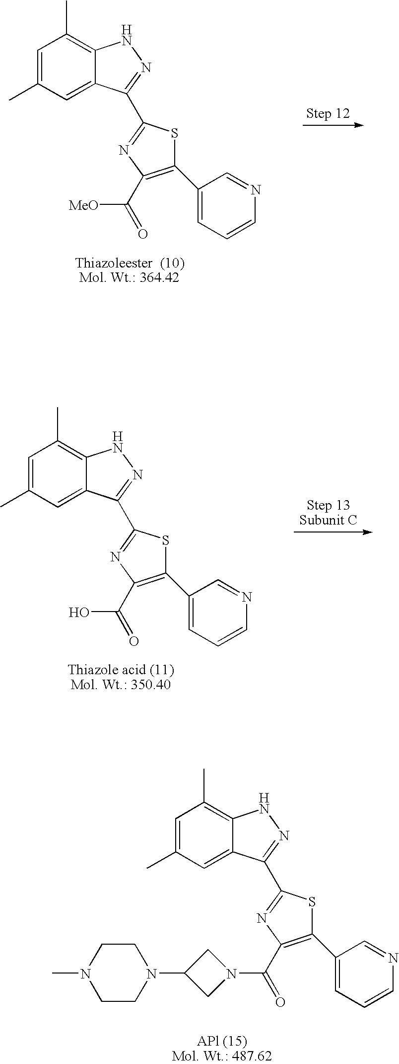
C1=C(C)C=C2C(=C1C)NN=C2C1=NC(C([MeO])=O)=C(C2=CC=CN=C2)S1.C1=C(C)C=C2C(=C1C)NN=C2C1=NC(C(O)=O)=C(C2=CC=CN=C2)S1.C1=C(C)C=C2C(=C1C)NN=C2C1=NC(C(N2CC(N3CCN(C)CC3)C2)=O)=C(C2=CC=CN=C2)S1
